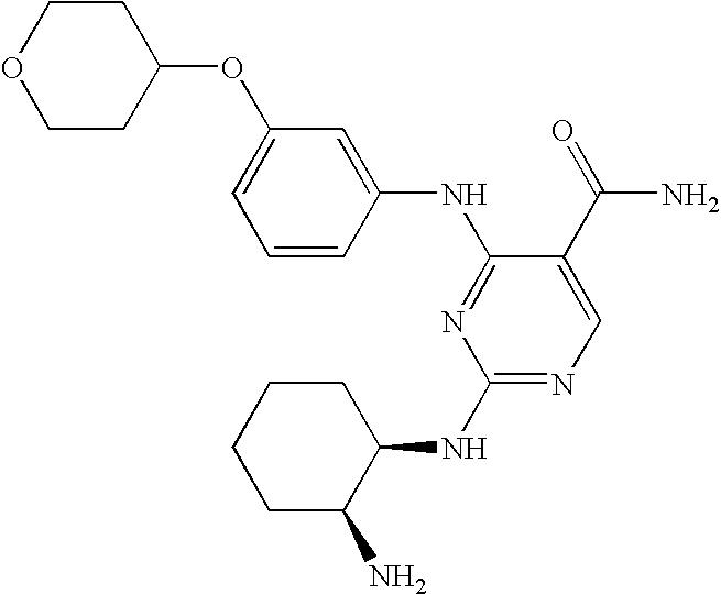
C1=CC(NC2=NC(NC3CCCCC3N)=NC=C2C(=O)N)=CC(OC2CCOCC2)=C1
